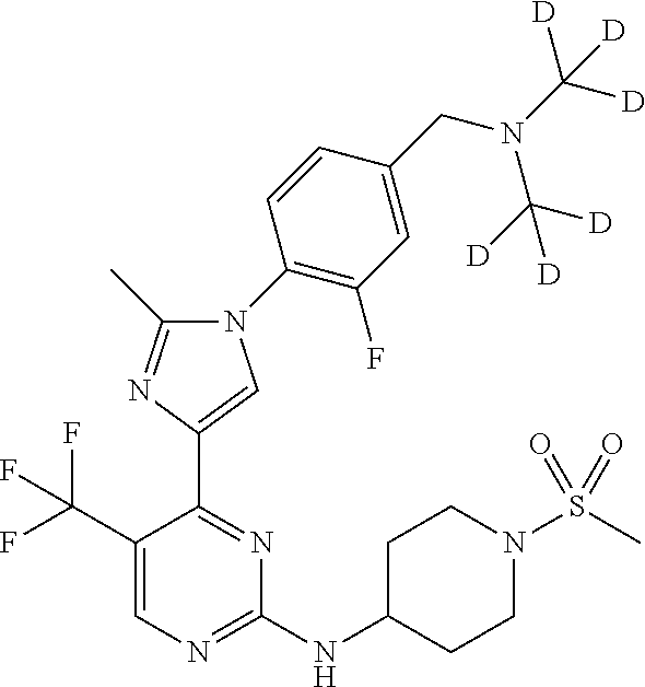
C1(NC2CCN(S(C)(=O)=O)CC2)=NC=C(C(F)(F)F)C(C2=CN(C3=C(F)C=C(CN(C([D])([D])[D])C([D])([D])[D])C=C3)C(C)=N2)=N1
